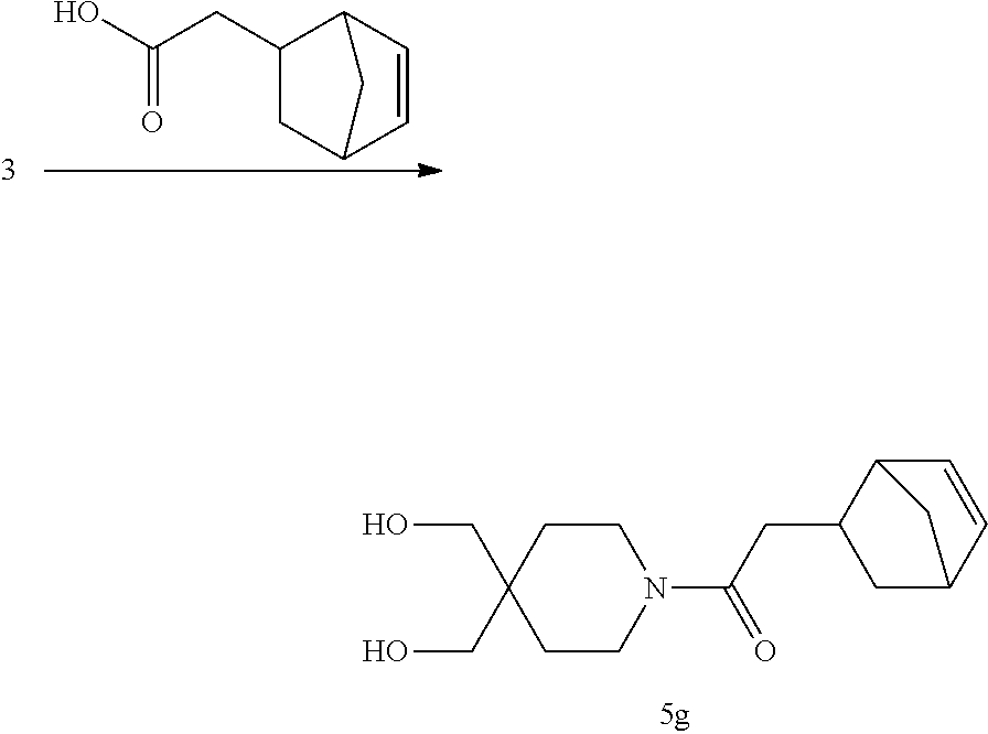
C1(CC(O)=O)CC2C=CC1C2.C1CC(CO)(CO)CCN1C(CC1CC2C=CC1C2)=O
